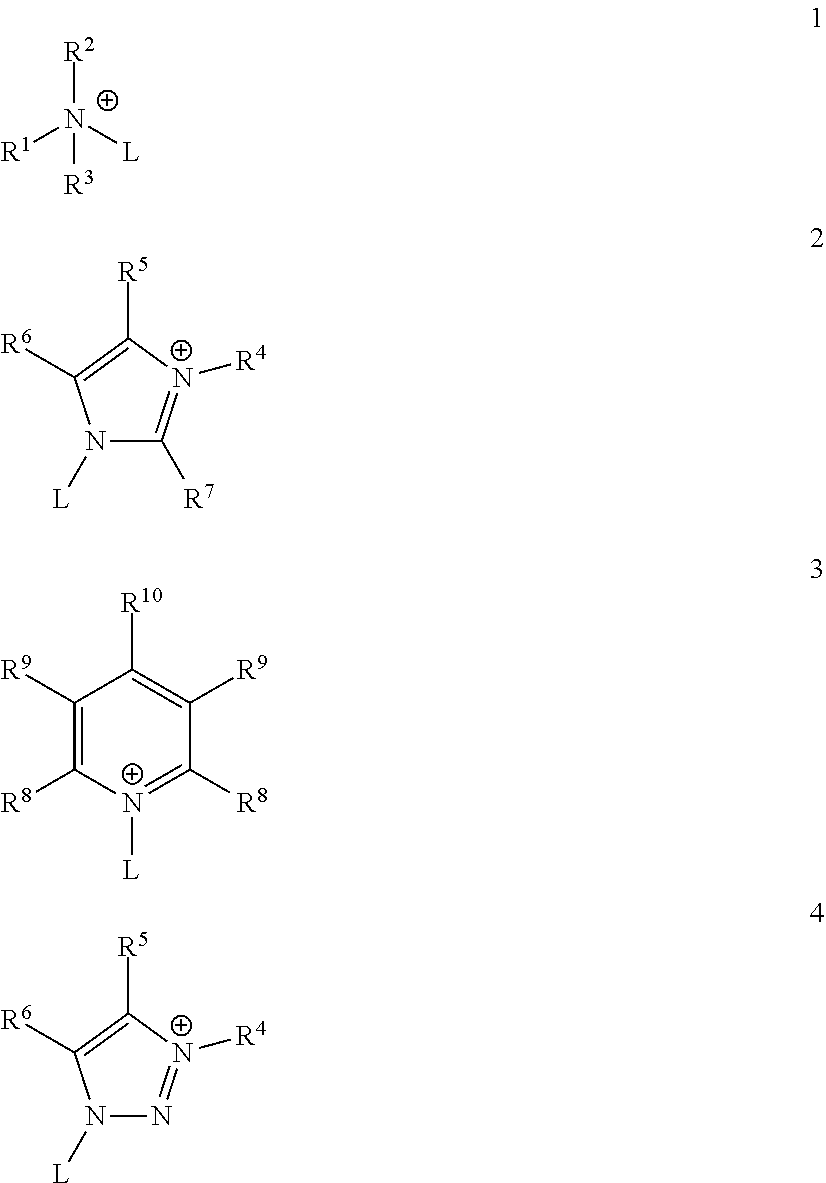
[R2][N+]([L])([R1])[R3].N1([L])C([R7])=[N+]([R4])C([R5])=C1[R6].C1([R9])=C([R8])[N+]([L])=C([R8])C([R9])=C1[R10].N1([L])N=[N+]([R4])C([R5])=C1[R6]
